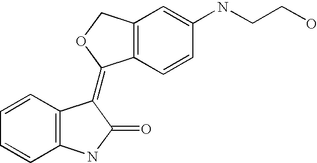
C1=CC2=C(C=C1)NC(=O)C2=C1C2=C(CO1)C=C(NCCO)C=C2
